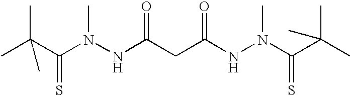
CC(C(N(NC(CC(NN(C(C(C)(C)C)=S)C)=O)=O)C)=S)(C)C
